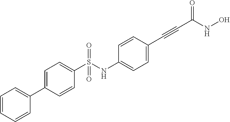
C1=C(C2=CC=CC=C2)C=CC(S(NC2=CC=C(C#CC(NO)=O)C=C2)(=O)=O)=C1
